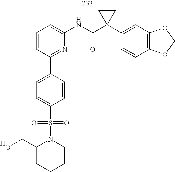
C1=CC=C(NC(=O)C2(C3=CC4=C(C=C3)OCO4)CC2)N=C1C1=CC=C(S(=O)(=O)N2C(CO)CCCC2)C=C1.[H]
